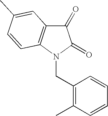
C1(CN2C(=O)C(=O)C3=C2C=CC(C)=C3)=C(C)C=CC=C1
